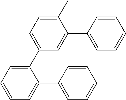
C1=C(C2=CC=CC=C2C2=CC=CC=C2)C=C(C2=CC=CC=C2)C(C)=C1
